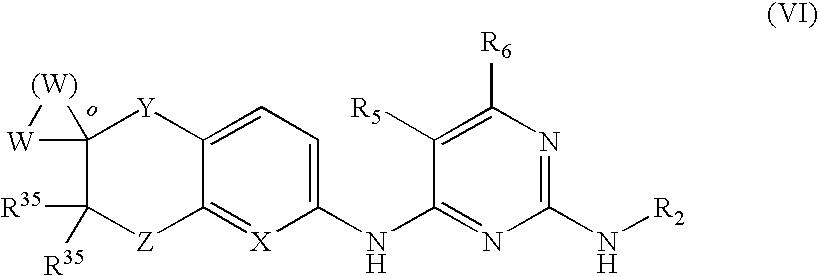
C12=CC=C(NC3=NC(N[R2])=NC([R6])=C3[R5])[X]=C1[Z]C([R35])([R35])C1([Y]2)[(W)][W]1
